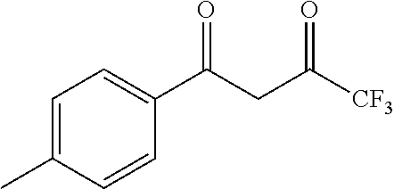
C1=C(C)C=CC(C(CC([CF3])=O)=O)=C1
